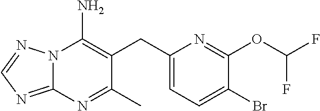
C1(CC2=C(N)N3C(=NC=N3)N=C2C)=CC=C(Br)C(OC(F)F)=N1
